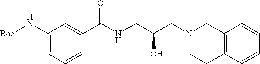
C1(N[Boc])=CC=CC(C(NCC(CN2CCC3=C(C2)C=CC=C3)O)=O)=C1
